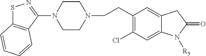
C(N1CCN(C2=NSC3=C2C=CC=C3)CC1)CC1=C(Cl)C=C2C(=C1)CC(=O)N2[R5]
